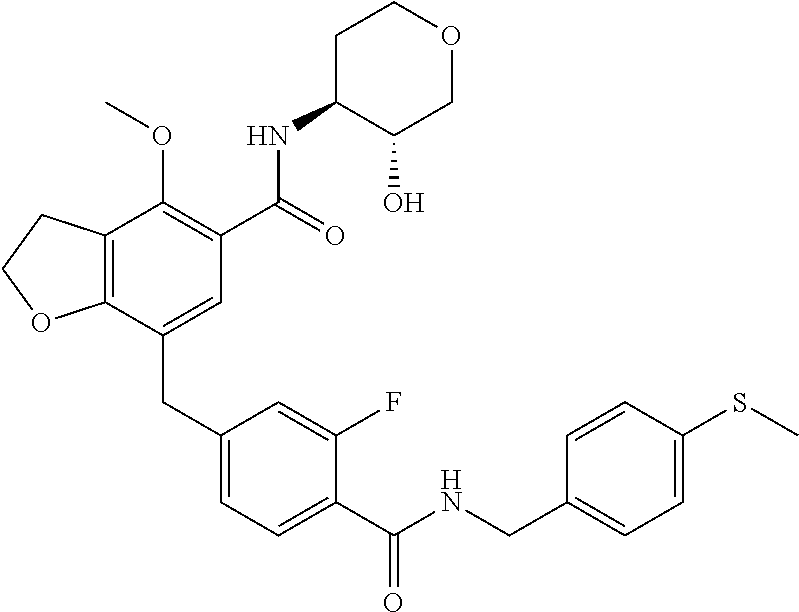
C12=C(CCO1)C(OC)=C(C(NC1C(O)COCC1)=O)C=C2CC1=CC=C(C(NCC2=CC=C(SC)C=C2)=O)C(F)=C1
